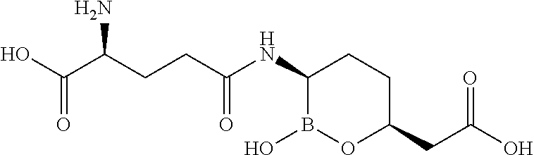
C(CC(NC1B(O)OC(CC(O)=O)CC1)=O)C(C(O)=O)N
